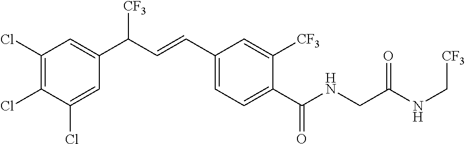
C1(Cl)=C(Cl)C=C(C(C=CC2=CC=C(C(NCC(NC[CF3])=O)=O)C([CF3])=C2)[CF3])C=C1Cl
